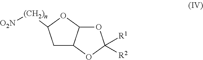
C1C2C(OC1[(CH2)n][O2N])OC([R1])([R2])O2
